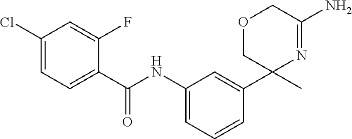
C1(Cl)=CC=C(C(NC2=CC=CC(C3(C)N=C(N)COC3)=C2)=O)C(F)=C1
